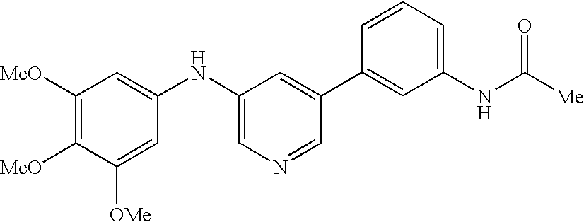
C1([MeO])=C([MeO])C([OMe])=CC(NC2=CN=CC(C3=CC(NC(=O)[Me])=CC=C3)=C2)=C1
